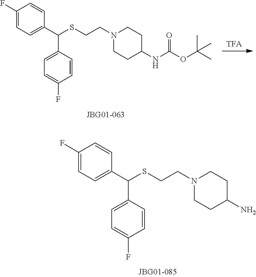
C(CSC(C1=CC=C(F)C=C1)C1=CC=C(F)C=C1)N1CCC(N)CC1.C(CSC(C1=CC=C(F)C=C1)C1=CC=C(F)C=C1)N1CCC(NC(OC(C)(C)C)=O)CC1
